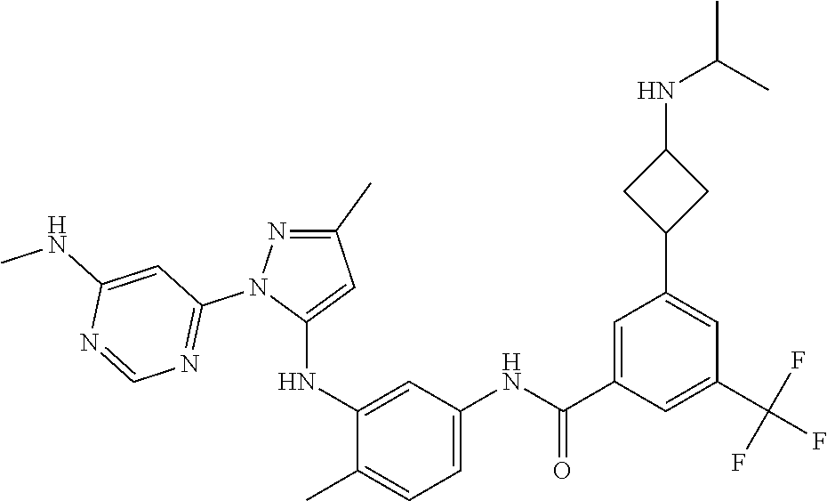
C1(C)=NN(C2=NC=NC(NC)=C2)C(NC2=CC(NC(C3=CC(C4CC(NC(C)C)C4)=CC(C(F)(F)F)=C3)=O)=CC=C2C)=C1
